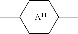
C1CC(C)CCC1C.[A11]
